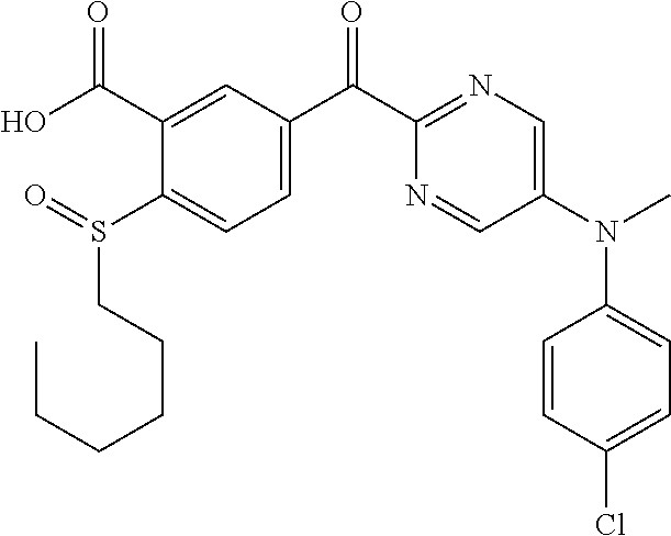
C(CCS(C1=CC=C(C(C2=NC=C(N(C3=CC=C(Cl)C=C3)C)C=N2)=O)C=C1C(O)=O)=O)CCC
